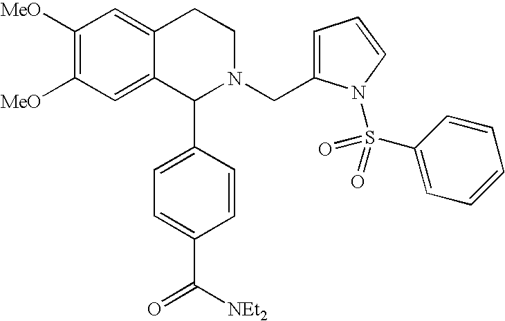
C1([MeO])=C([MeO])C=C2C(=C1)CCN(CC1=CC=CN1S(=O)(C1=CC=CC=C1)=O)C2C1=CC=C(C([NEt2])=O)C=C1
